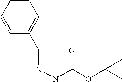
N(NC(OC(C)(C)C)=O)CC1=CC=CC=C1
